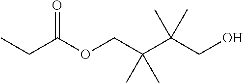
C(C)C(OCC(C(CO)(C)C)(C)C)=O
